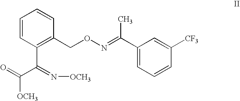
C1=CC(C(=N[OCH3])C(=O)[OCH3])=C(CON=C(C2=CC=CC([CF3])=C2)C)C=C1
